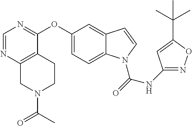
O(C1=CC=C2C(=C1)C=CN2C(=O)NC1=NOC(C(C)(C)C)=C1)C1=NC=NC2=C1CCN(C(=O)C)C2
